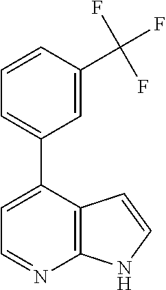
C1=C(C2=CC=CC(C(F)(F)F)=C2)C2=C(N=C1)NC=C2
